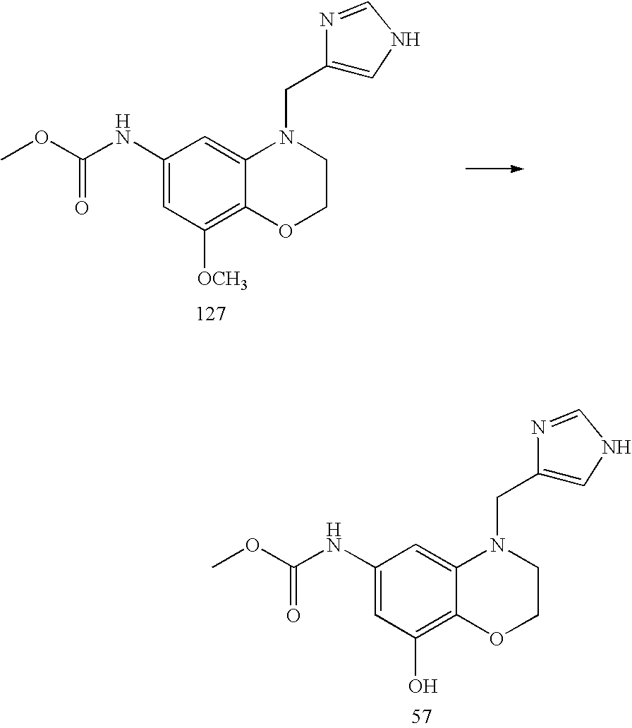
C1=C(NC(OC)=O)C=C2C(=C1[OCH3])OCCN2CC1=CNC=N1.C1=C(NC(OC)=O)C=C2C(=C1O)OCCN2CC1=CNC=N1
